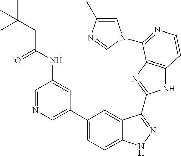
C1(C2=CN=CC(NC(CC(C)(C)C)=O)=C2)=CC=C2C(=C1)C(C1=NC3=C(N1)C=CN=C3N1C=C(C)N=C1)=NN2
